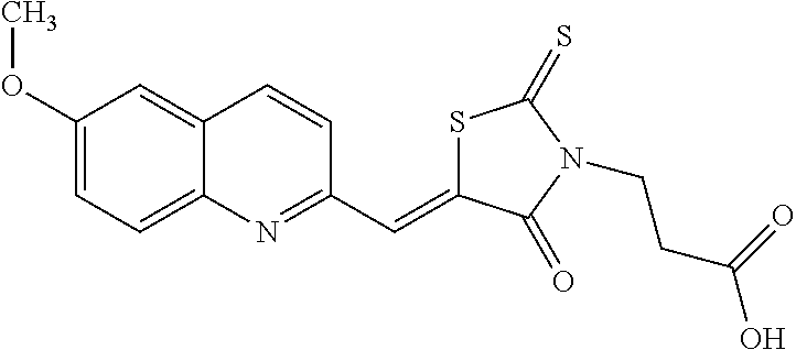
S1C(=CC2=NC3=CC=C(OC)C=C3C=C2)C(=O)N(CCC(O)=O)C1=S
